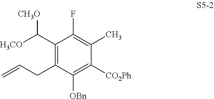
[H3CO]C(C1=C(CC=C)C([OBn])=C([CO2Ph])C(C)=C1F)[CH3O]
